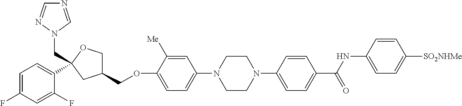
C1=C(F)C=C(F)C(C2(CN3N=CN=C3)OCC(COC3=CC=C(N4CCN(C5=CC=C(C(NC6=CC=C([SO2NHMe])C=C6)=O)C=C5)CC4)C=C3[Me])C2)=C1
